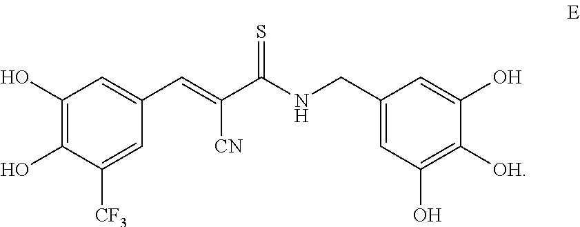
C1(O)=C(O)C([CF3])=CC(C=C(C(NCC2=CC(O)=C([OH])C(O)=C2)=S)[CN])=C1
